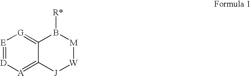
[E]1=[D][A]=C2C(=[G]1)B([R*])[M][W][J]2
